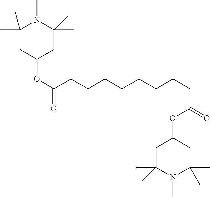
C1(C)(C)CC(OC(CCCCCCCCC(=O)OC2CC(C)(C)N(C)C(C)(C)C2)=O)CC(C)(C)N1C
